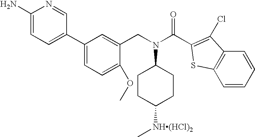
C1(N)=CC=C(C2=CC=C(OC)C(CN(C3CCC([NH(HCl)2]C)CC3)C(C3=C(Cl)C4=C(S3)C=CC=C4)=O)=C2)C=N1
